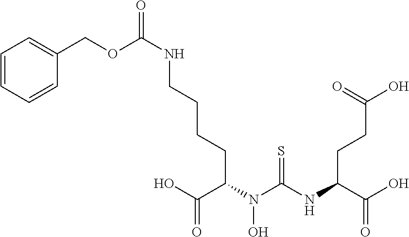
C(CC(C(O)=O)N(C(NC(C(O)=O)CCC(O)=O)=S)O)CCNC(OCC1=CC=CC=C1)=O
